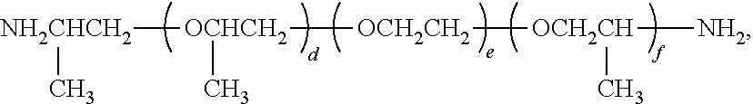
[NH2CHCH2](C)[OCHCH2](C)[OCH2CH2][OCH2CH]([NH2])C
